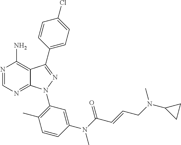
N1=CN=C2C(=C1N)C(C1=CC=C(Cl)C=C1)=NN2C1=C(C)C=CC(N(C(C=CCN(C2CC2)C)=O)C)=C1
